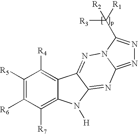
C1([R5])=C([R6])C([R7])=C2C(=C1[R4])C1=NN3C(=NN=C3C([R3])([R1])[R2])N=C1N2[H]
